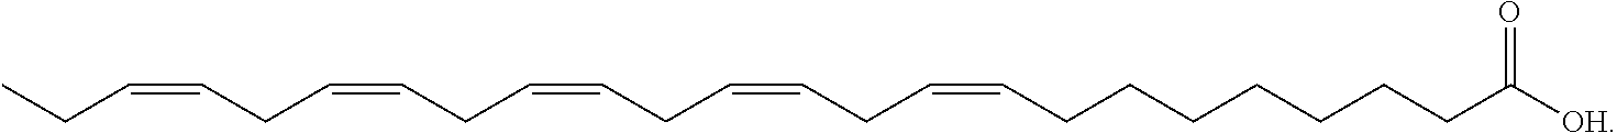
C(CCCCCC([OH])=O)CC=CCC=CCC=CCC=CCC=CCC
